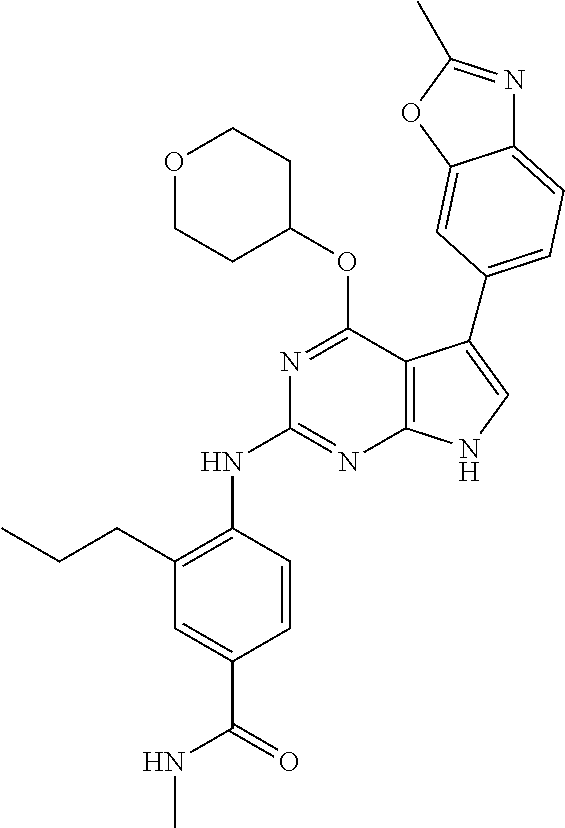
N(C1=NC2=C(C(OC3CCOCC3)=N1)C(C1=CC=C3N=C(C)OC3=C1)=CN2)C1=C(CCC)C=C(C(=O)NC)C=C1
